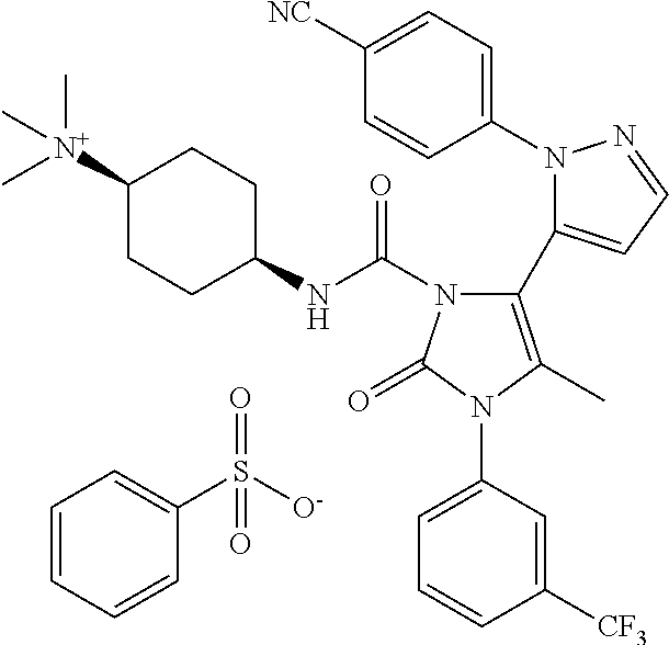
C1(N2N=CC=C2C2=C(C)N(C3=CC=CC([CF3])=C3)C(=O)N2C(NC2CCC([N+](C)(C)C)CC2)=O)=CC=C([NC])C=C1.C1=CC=CC(S([O-])(=O)=O)=C1
